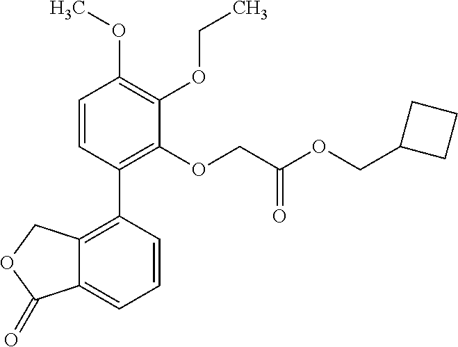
C12=C(C3=C(OCC(OCC4CCC4)=O)C(OCC)=C(OC)C=C3)C=CC=C1C(=O)OC2
